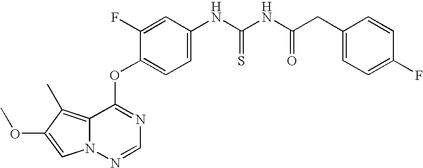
C1=C(F)C(OC2=NC=NN3C2=C(C)C(OC)=C3)=CC=C1NC(NC(CC1=CC=C(F)C=C1)=O)=S
